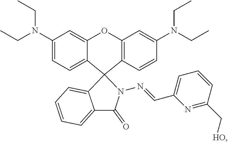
C1(N(CC)CC)=CC=C2C(=C1)OC1=C(C=CC(N(CC)CC)=C1)C21C2=CC=CC=C2C(=O)N1N=CC1=CC=CC(C[HO])=N1
